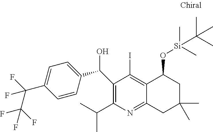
C1(C(O)C2=CC=C(C(F)(C(F)(F)F)F)C=C2)=C(C(C)C)N=C2C(=C1I)C(O[Si](C)(C)C(C)(C)C)CC(C)(C)C2
